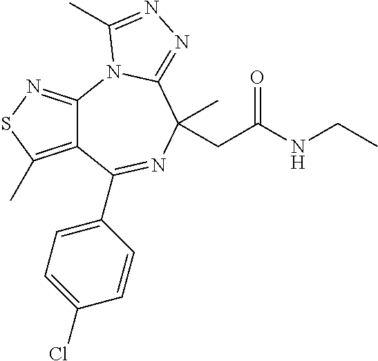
C12=C(C)SN=C1N1C(=NN=C1C)C(CC(NCC)=O)(C)N=C2C1=CC=C(Cl)C=C1
